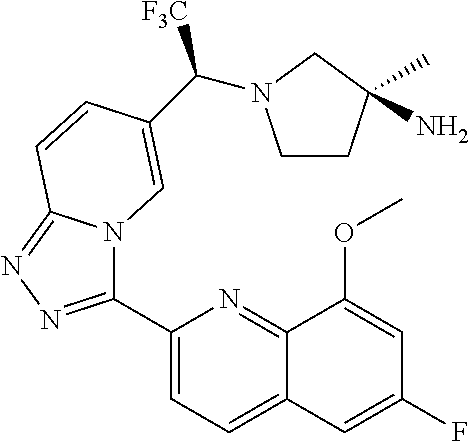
C1(C2=NN=C3N2C=C(C([F3C])N2CCC(N)(C)C2)C=C3)=CC=C2C(=N1)C(OC)=CC(F)=C2
